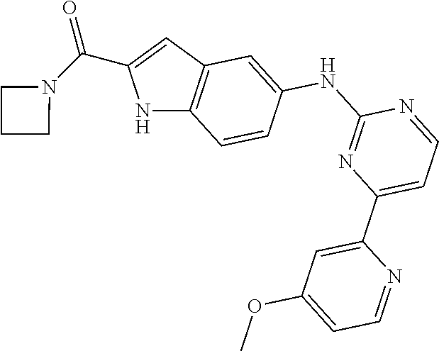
N1C2=C(C=C1C(=O)N1CCC1)C=C(NC1=NC(C3=CC(OC)=CC=N3)=CC=N1)C=C2
